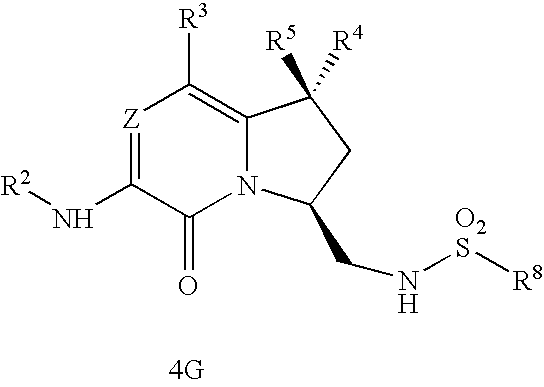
[R2]NC1=[Z]C([R3])=C2N(C1=O)C(CN[O2S][R8])CC2([R4])[R5].[4G]
